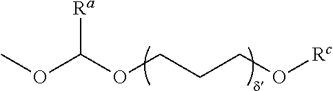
COC(OCCCO[Rc])[Ra]
